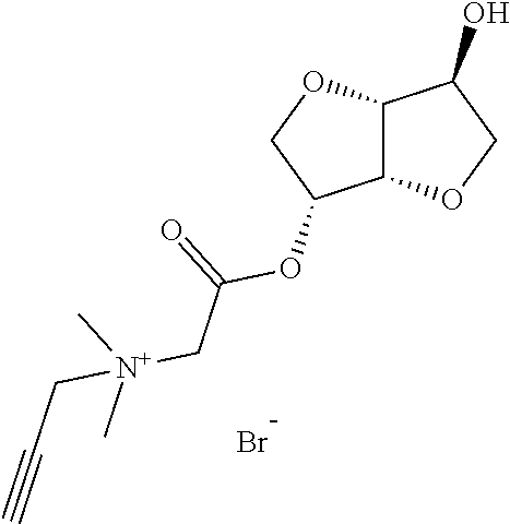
C12C(OCC1O)C(OC(C[N+](C)(C)CC#C)=O)CO2.Br
